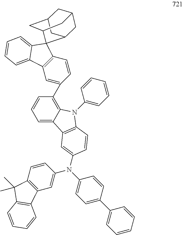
C1C2CC3CC1CC(C2)C31C2=C(C=C(C3=C4C(=CC=C3)C3=C(C=CC(N(C5=CC=C(C6=CC=CC=C6)C=C5)C5=CC6=C(C=C5)C(C)(C)C5=C6C=CC=C5)=C3)N4C3=CC=CC=C3)C=C2)C2=CC=CC=C12
